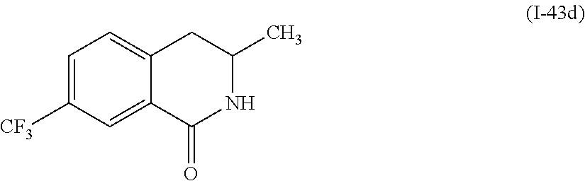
C12=CC([CF3])=CC=C1CC(C)NC2=O
